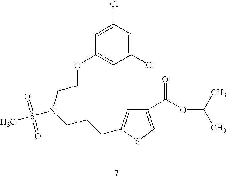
CS(=O)(=O)N(CCCC1=CC(C(OC(C)C)=O)=CS1)CCOC1=CC(Cl)=CC(Cl)=C1
